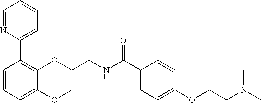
C1=CC=C2C(=C1C1=CC=CC=N1)OC(CNC(C1=CC=C(OCCN(C)C)C=C1)=O)CO2
